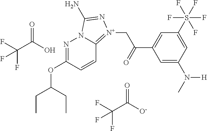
C(C([O-])=O)(F)(F)F.N1=C(OC(CC)CC)C=CC2=[N+](CC(=O)C3=CC(S(F)(F)(F)(F)F)=CC(N(C)[H])=C3)N=C(N)N12.C(C(O)=O)(F)(F)F
